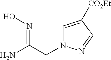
C1=C([CO2Et])C=NN1CC(=NO)N
